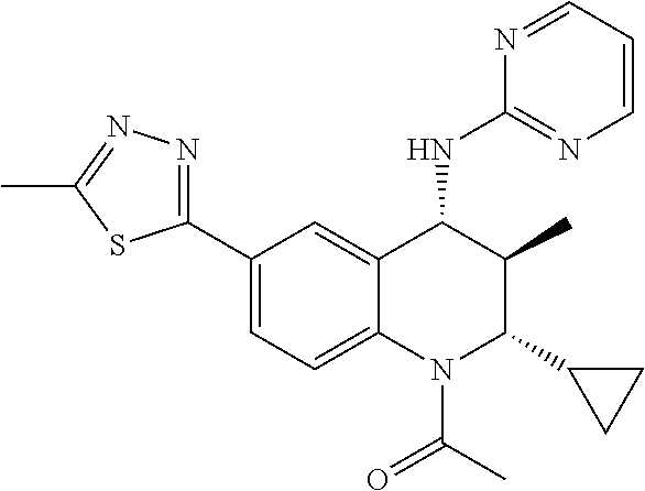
N1=CC=CN=C1NC1C(C)C(C2CC2)N(C(=O)C)C2=CC=C(C3=NN=C(C)S3)C=C12
